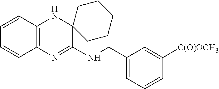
C1=CC2=C(C=C1)N=C(NCC1=CC=CC([C(O)OCH3])=C1)C1(N2)CCCCC1
